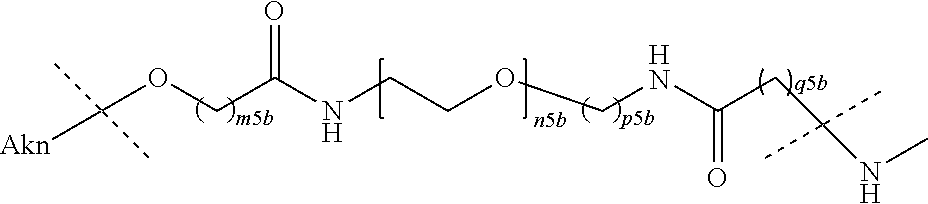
O(CC(NCCOCNC(CC(NC)(C)C)=O)=O)C([Akn])(C)C
